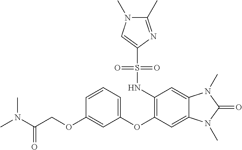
C1=CC=C(OC2=C(NS(C3=CN(C)C(C)=N3)(=O)=O)C=C3C(=C2)N(C)C(=O)N3C)C=C1OCC(N(C)C)=O
